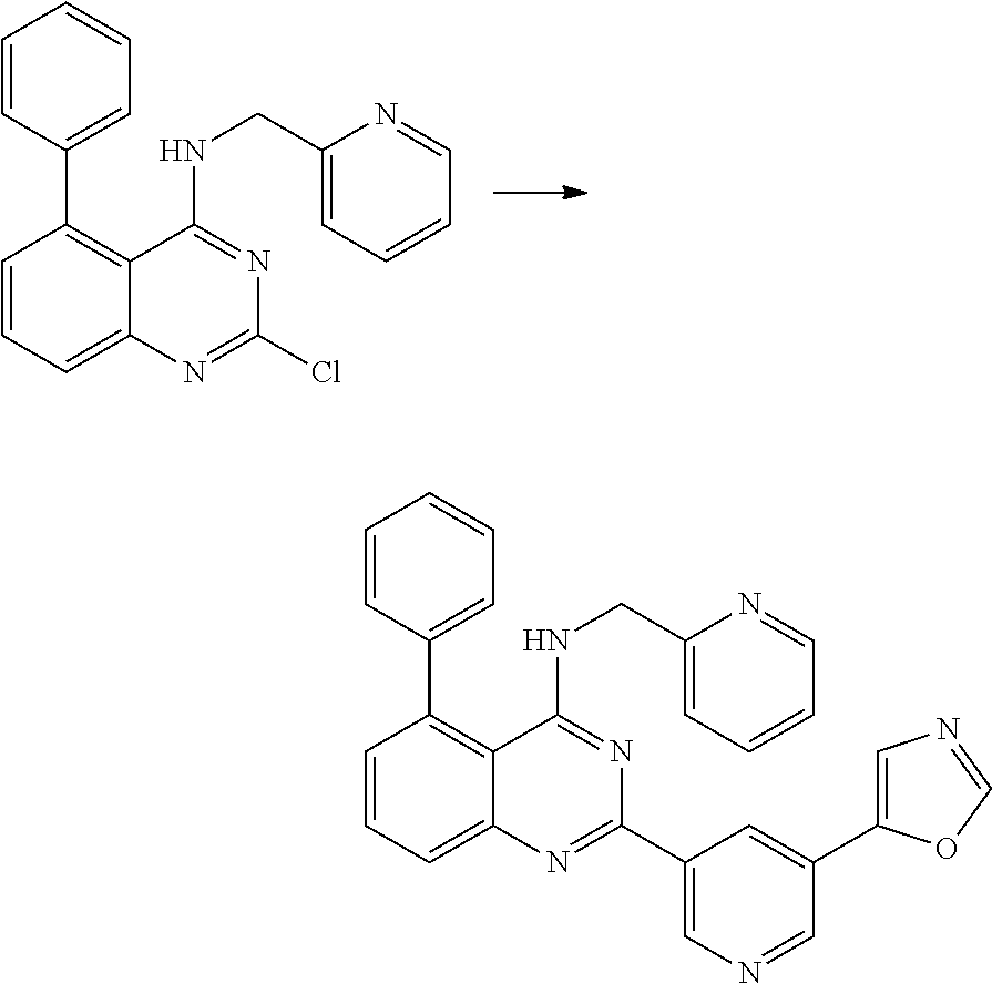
C1=CC=C2C(=C1C1=CC=CC=C1)C(NCC1=CC=CC=N1)=NC(Cl)=N2.C1=CC=C2C(=C1C1=CC=CC=C1)C(NCC1=CC=CC=N1)=NC(C1=CN=CC(C3=CN=CO3)=C1)=N2
